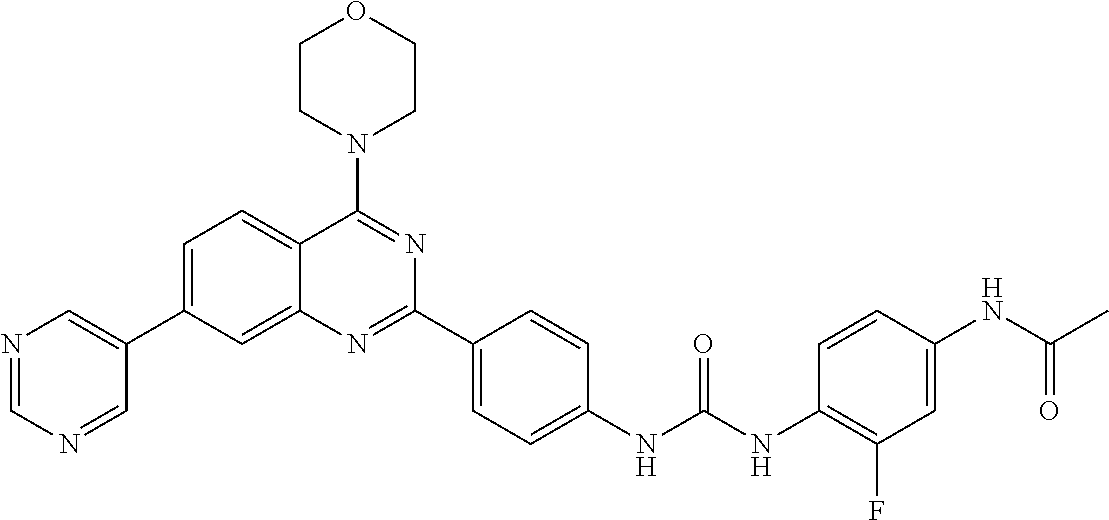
C1=C(C2=CN=CN=C2)C=C2C(=C1)C(N1CCOCC1)=NC(C1=CC=C(NC(NC3=C(F)C=C(NC(C)=O)C=C3)=O)C=C1)=N2
